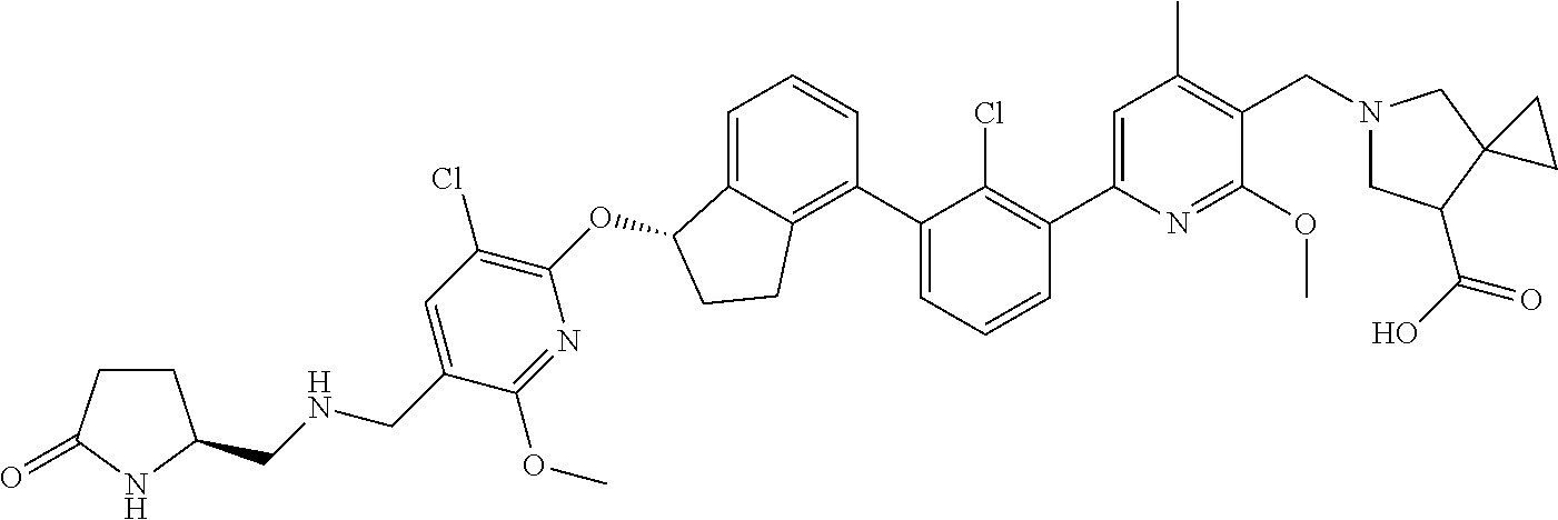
O(C1C2=CC=CC(C3=CC=CC(C4=CC(C)=C(CN5CC(C(O)=O)C6(C5)CC6)C(OC)=N4)=C3Cl)=C2CC1)C1=C(Cl)C=C(CNCC2CCC(=O)N2)C(OC)=N1
